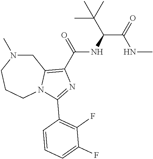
C1N(C)CCCN2C1=C(C(=O)NC(C(=O)NC)C(C)(C)C)N=C2C1=C(F)C(F)=CC=C1
